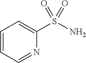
C1=CC=NC(S(N)(=O)=O)=C1
